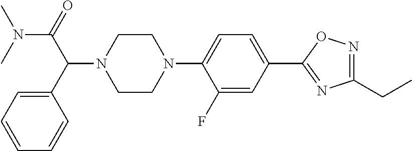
C(C(C1=CC=CC=C1)N1CCN(C2=CC=C(C3=NC(CC)=NO3)C=C2F)CC1)(N(C)C)=O
